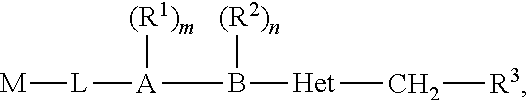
B([A]([(R1)m])[L][M])([Het]C[R3])[(R2)n]
